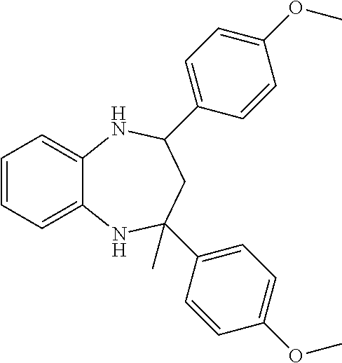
C1=CC=C2C(=C1)NC(C1=CC=C(OC)C=C1)CC(C1=CC=C(OC)C=C1)(C)N2
